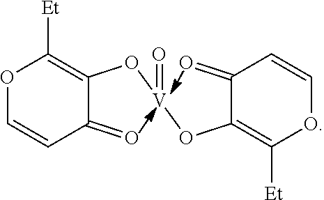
O1C=CC(=O)C(O[V](OC2=C([Et])OC=CC2=O)=O)=C1[Et]
